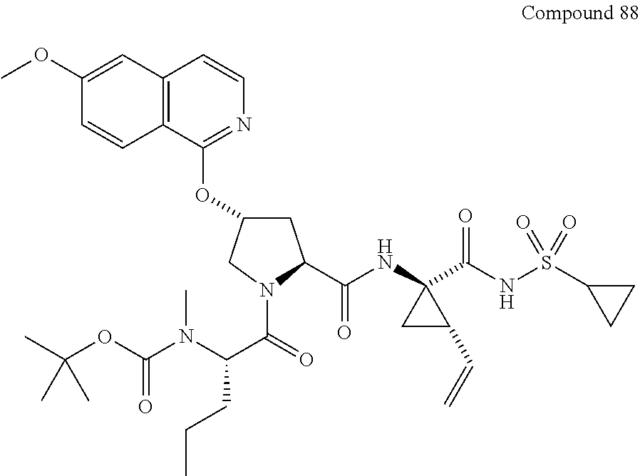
C1C(OC2=NC=CC3=C2C=CC(OC)=C3)CN(C(=O)C(CCC)N(C(OC(C)(C)C)=O)C)C1C(NC1(C(NS(C2CC2)(=O)=O)=O)CC1C=C)=O
